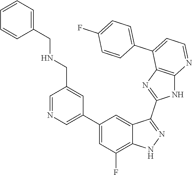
C1=NC=C(C2=CC(F)=C3C(=C2)C(C2=NC4=C(N2)N=CC=C4C2=CC=C(F)C=C2)=NN3)C=C1CNCC1=CC=CC=C1
